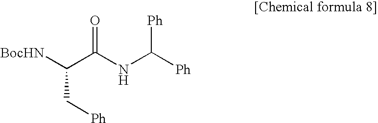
[BocHN]C(C(NC([Ph])[Ph])=O)C[Ph]
